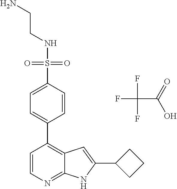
N(S(=O)(=O)C1=CC=C(C2=C3C(=NC=C2)NC(C2CCC2)=C3)C=C1)CCN.FC(C(=O)O)(F)F
